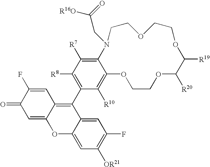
C12=C([R7])C([R8])=C(C3=C4C(=CC(=O)C(F)=C4)OC4=CC([OR21])=C(F)C=C34)C([R10])=C1OCCOC([R20])C([R19])OCCOCCN2CC([R16O])=O
